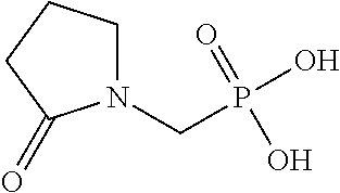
C(P(O)(=O)O)N1CCCC1=O
